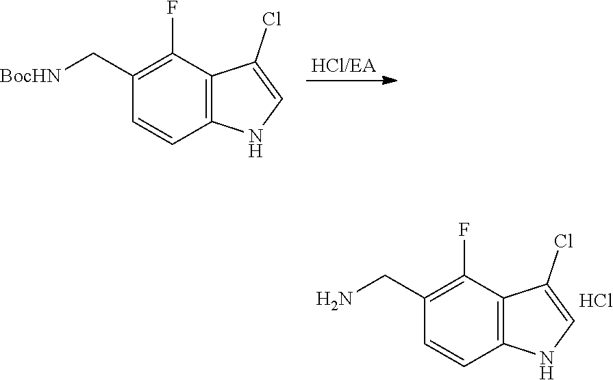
C12=C(C(F)=C(C[BocHN])C=C1)C(Cl)=CN2.[HCl/EA].C12=C(C(F)=C(CN)C=C1)C(Cl)=CN2.Cl
